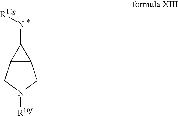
C12C(CN([R10f])C1)C2N[R10g]
